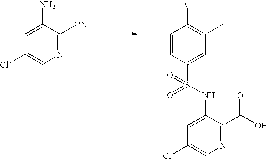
C1=C(N)C([CN])=NC=C1Cl.C1=CC(S(=O)(=O)NC2=CC(Cl)=CN=C2C(O)=O)=CC(C)=C1Cl
